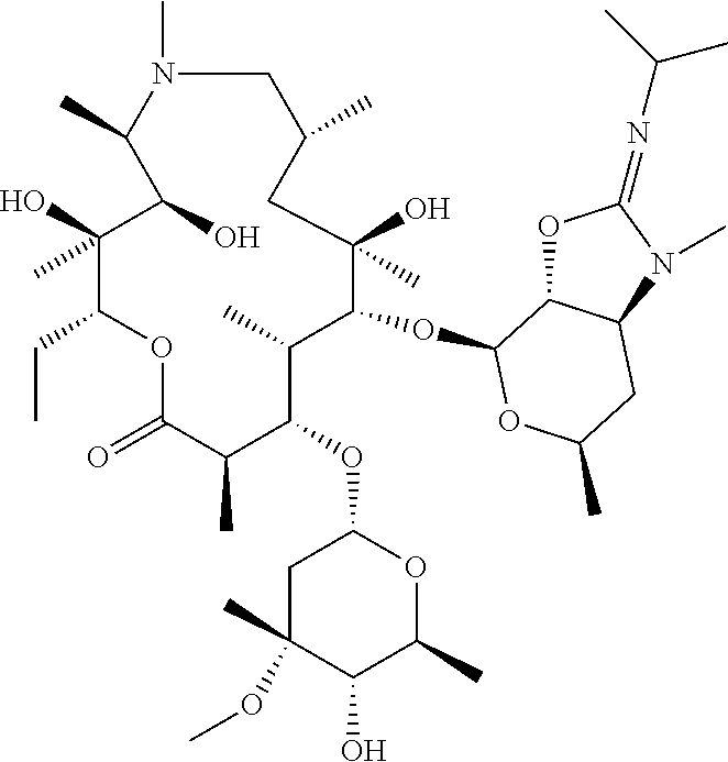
C1N(C)C(C)C(O)C(O)(C)C(CC)OC(=O)C(C)C(OC2CC(OC)(C)C(O)C(C)O2)C(C)C(OC2C3OC(=NC(C)C)N(C)C3CC(C)O2)C(O)(C)CC1C
